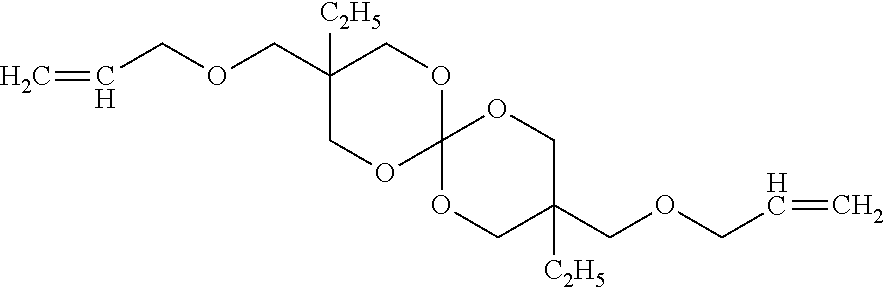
C1([C2H5])(COCC=C)COC2(OC1)OCC([C2H5])(COCC=C)CO2
